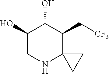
C1(O)CNC2(C(C[CF3])C1O)CC2
